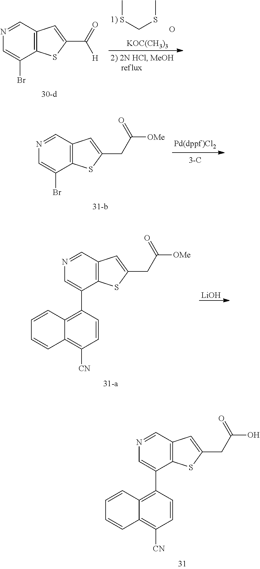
S(CSC)C.O.[KOC(CH3)3].N1=CC2=C(C(Br)=C1)SC(C([H])=O)=C2.N1=CC2=C(C(Br)=C1)SC(CC([OMe])=O)=C2.N1=CC2=C(C(C3=C4C(=C([CN])C=C3)C=CC=C4)=C1)SC(CC([OMe])=O)=C2.[LiOH].N1=CC2=C(C(C3=C4C(=C([CN])C=C3)C=CC=C4)=C1)SC(CC(O)=O)=C2
